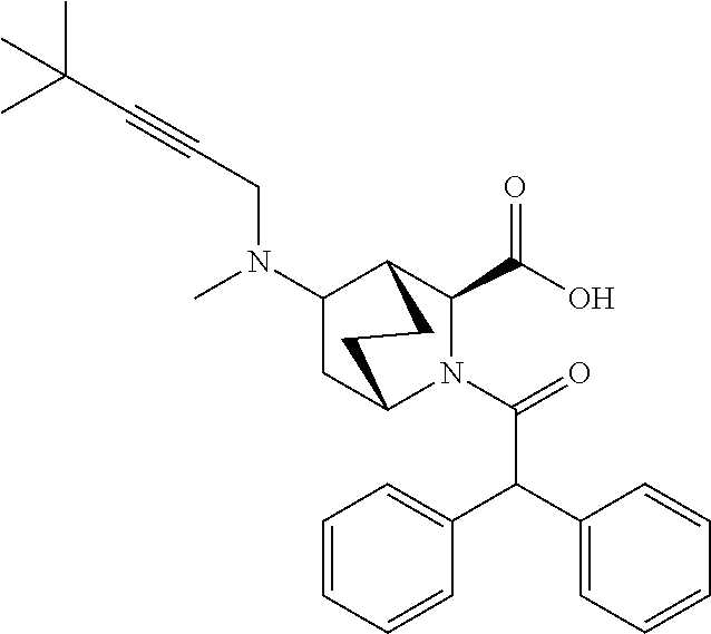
C1=CC=CC(C(C2=CC=CC=C2)C(=O)N2C(C(O)=O)C3C(N(C)CC#CC(C)(C)C)CC2CC3)=C1
